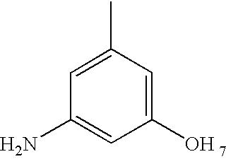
C1(O)=CC(C)=CC(N)=C1
